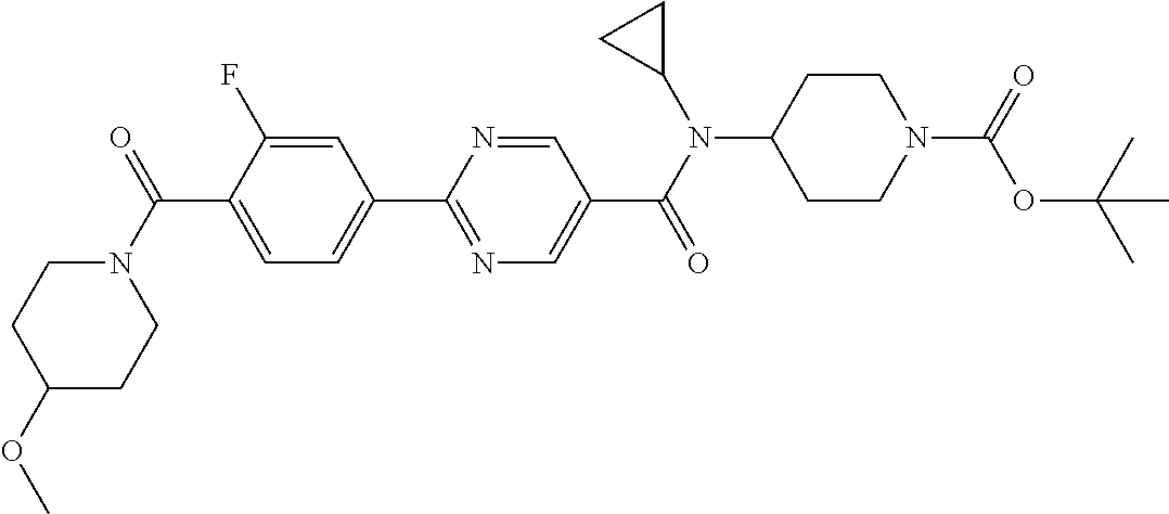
C1(C(N2CCC(OC)CC2)=O)=CC=C(C2=NC=C(C(N(C3CC3)C3CCN(C(=O)OC(C)(C)C)CC3)=O)C=N2)C=C1F
